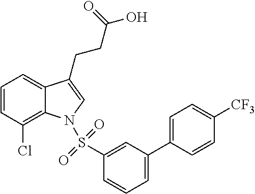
C1=CC(Cl)=C2C(=C1)C(CCC(O)=O)=CN2S(C1=CC(C2=CC=C([CF3])C=C2)=CC=C1)(=O)=O
